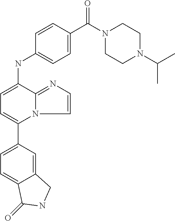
C1(C2=CC=C(NC3=CC=C(C(N4CCN(C(C)C)CC4)=O)C=C3)C3=NC=CN23)=CC=C2C(=C1)CNC2=O
